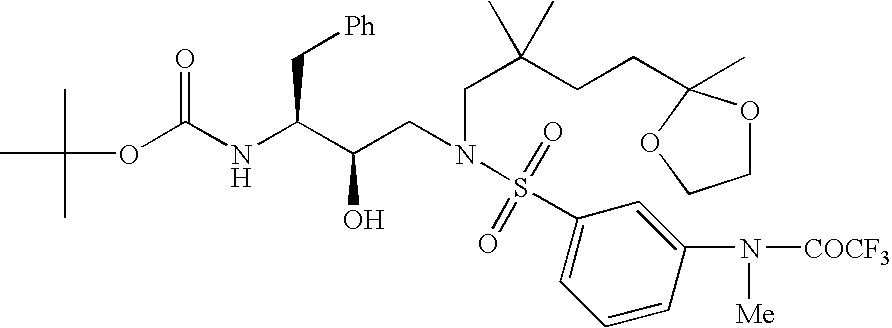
CC(C)(C)OC(NC(C(CN(CC(CCC1(C)OCCO1)(C)C)S(=O)(=O)C1=CC=CC(N([COCF3])[Me])=C1)O)C[Ph])=O
